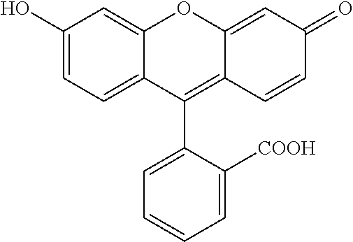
C1=C(C2=C3C(=CC(=O)C=C3)OC3=CC(O)=CC=C23)C([COOH])=CC=C1
